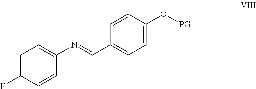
C1=C(F)C=CC(N=CC2=CC=C(O[PG])C=C2)=C1
